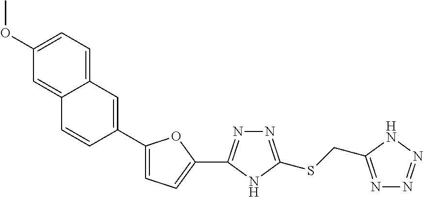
C1(C2=CC3=CC=C(OC)C=C3C=C2)=CC=C(C2=NN=C(SCC3=NN=NN3)N2)O1
